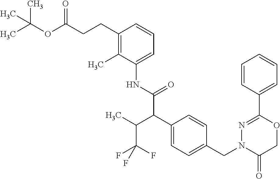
C1=CC(C2=NN(CC3=CC=C(C(C(NC4=CC=CC(CCC(OC(C)(C)C)=O)=C4C)=O)C(C)C(F)(F)F)C=C3)C(=O)CO2)=CC=C1
